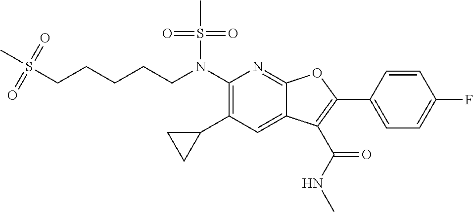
N(C1=C(C2CC2)C=C2C(=N1)OC(C1=CC=C(F)C=C1)=C2C(NC)=O)(S(C)(=O)=O)CCCCCS(C)(=O)=O
